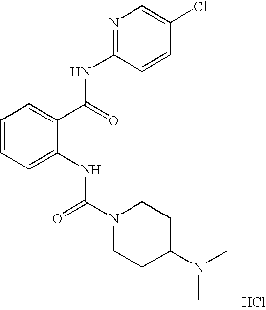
C1=C(Cl)C=CC(NC(C2=CC=CC=C2NC(N2CCC(N(C)C)CC2)=O)=O)=N1.Cl
